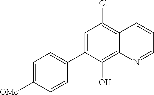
C1=C(C2=CC=C([OMe])C=C2)C(O)=C2C(=C1Cl)C=CC=N2
